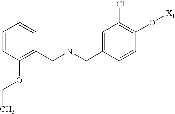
N(CC1=C(OCC)C=CC=C1)CC1=CC(Cl)=C(O[X1])C=C1
